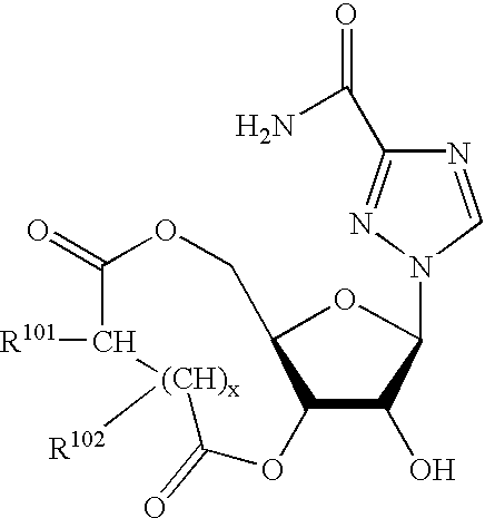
C1(=O)OCC2C(C(O)C(N3C=NC(C(N)=O)=N3)O2)OC(=O)[(CH)x]([R102])C1[R101]
